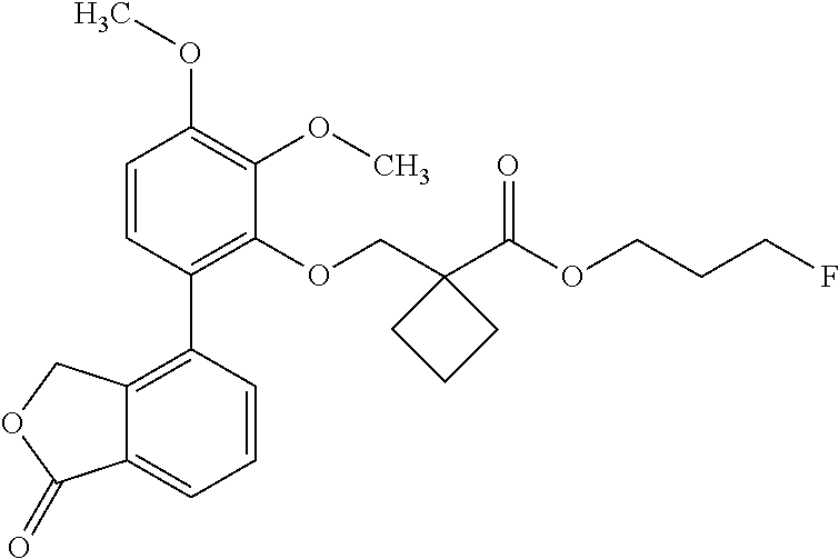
C1=CC(C2=C3C(=CC=C2)C(=O)OC3)=C(OCC2(C(OCCCF)=O)CCC2)C(OC)=C1OC
